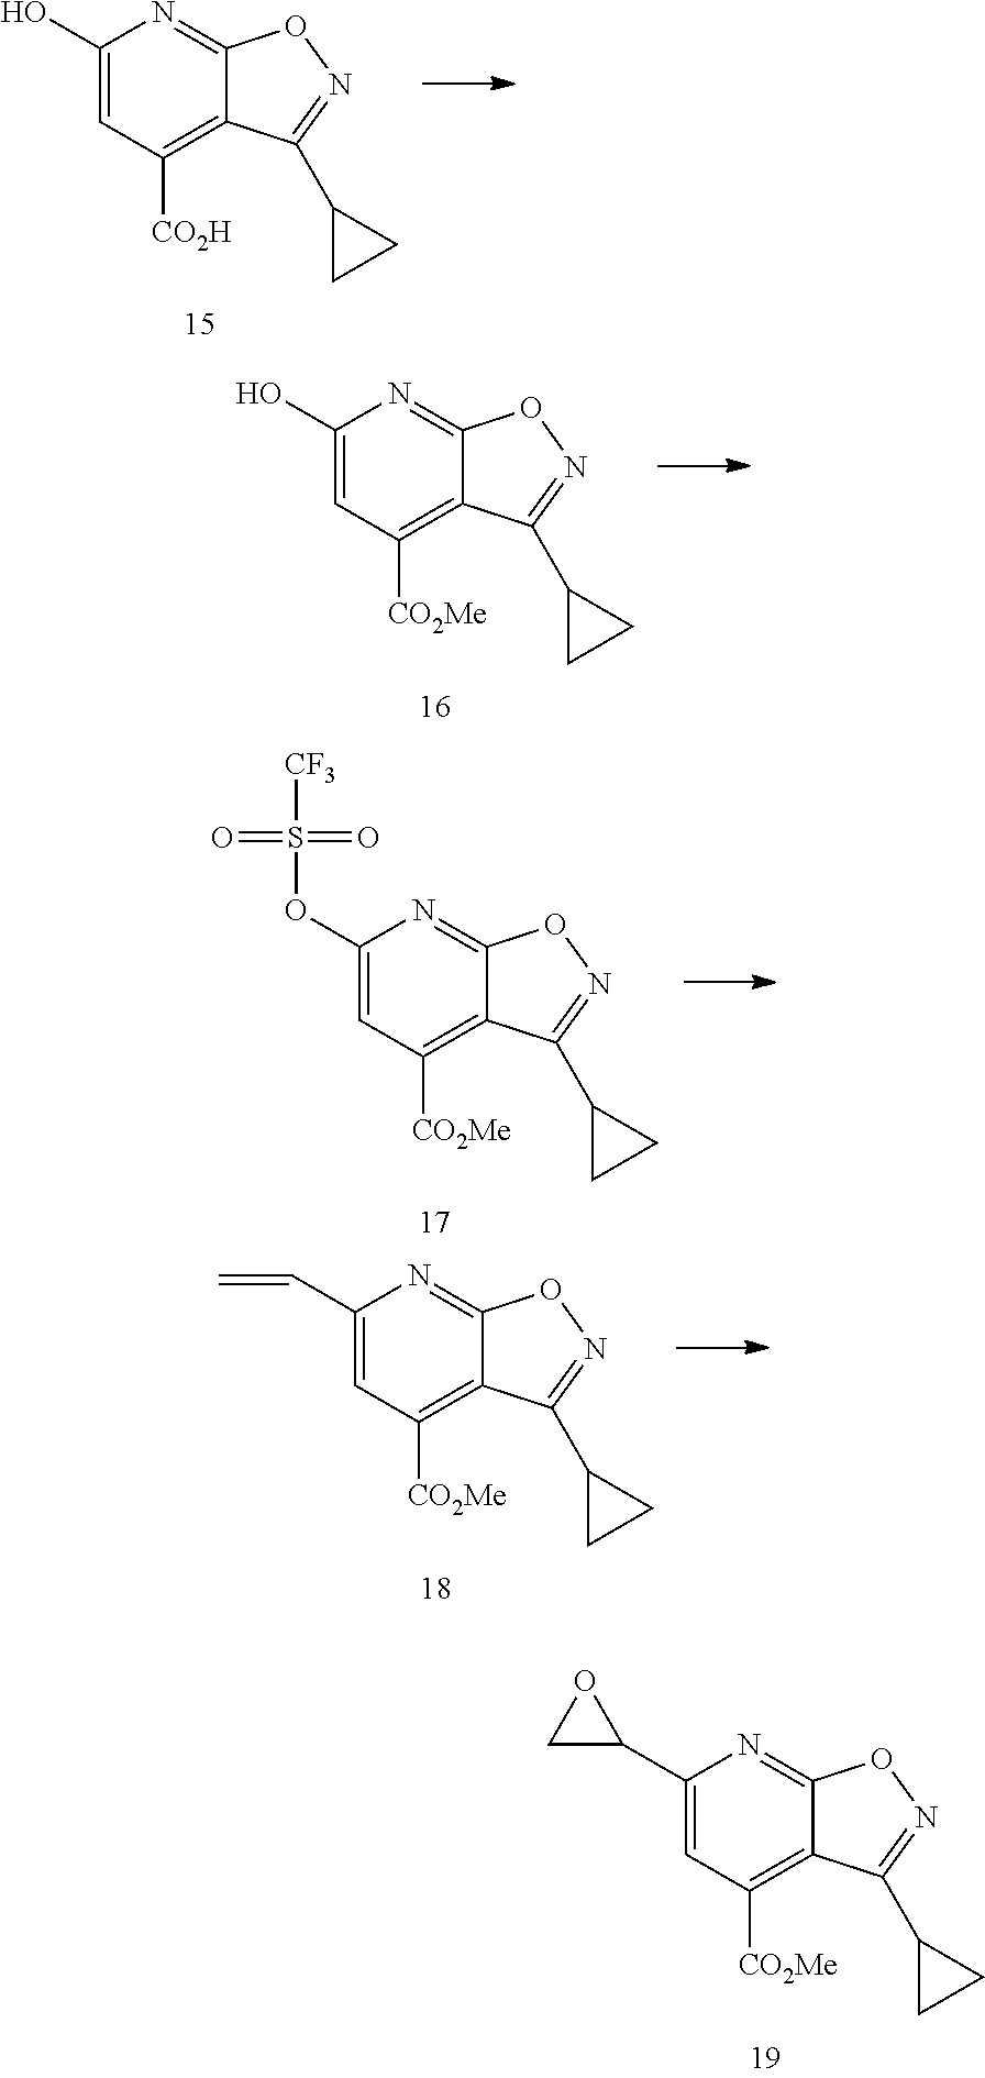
C1(O)=CC([CO2H])=C2C(=N1)ON=C2C1CC1.C1(O)=CC([CO2Me])=C2C(=N1)ON=C2C1CC1.C1(OS(=O)([CF3])=O)=CC([CO2Me])=C2C(=N1)ON=C2C1CC1.C1(C=C)=CC([CO2Me])=C2C(=N1)ON=C2C1CC1.C1(C2OC2)=CC([CO2Me])=C2C(=N1)ON=C2C1CC1
